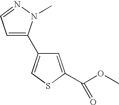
C1=C(C2=CSC(C(OC)=O)=C2)N(C)N=C1
